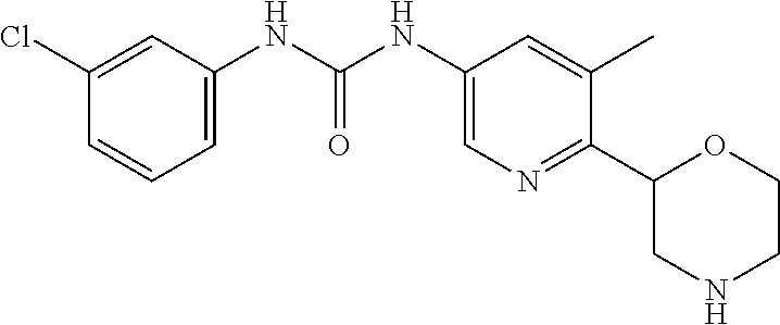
O=C(NC1=CN=C(C2CNCCO2)C(C)=C1)NC1=CC=CC(Cl)=C1
